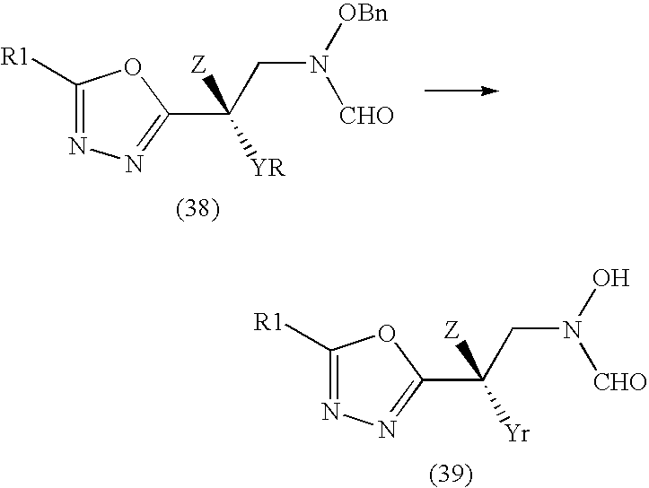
C1([R1])=NN=C(C(CN([OBn])[CHO])([Z])[YR])O1.C1([R1])=NN=C(C(CN(O)[CHO])([Z])[Yr])O1
